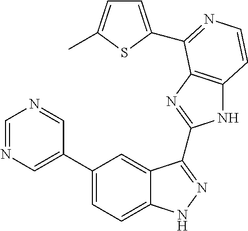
C1(C2=CN=CN=C2)=CC=C2C(=C1)C(C1=NC3=C(N1)C=CN=C3C1=CC=C(C)S1)=NN2
